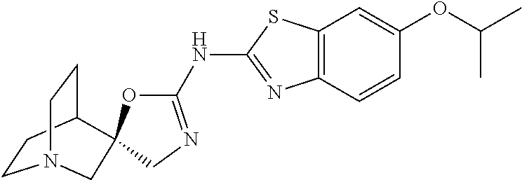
C12=C(C=CC(OC(C)C)=C1)N=C(NC1=NCC3(O1)C1CCN(CC1)C3)S2
